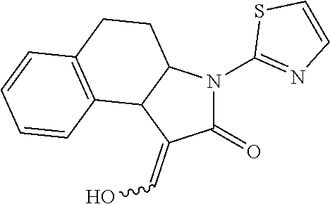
C12C(N(C3=NC=CS3)C(=O)C1=CO)CCC1=C2C=CC=C1
